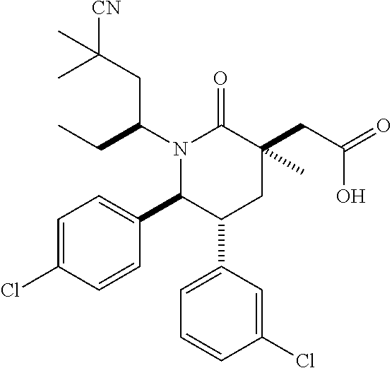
N1(C(CC)CC(C)(C)[CN])C(C2=CC=C(Cl)C=C2)C(C2=CC=CC(Cl)=C2)CC(CC(=O)O)(C)C1=O
